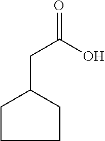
C1(CC(O)=O)CCCC1
